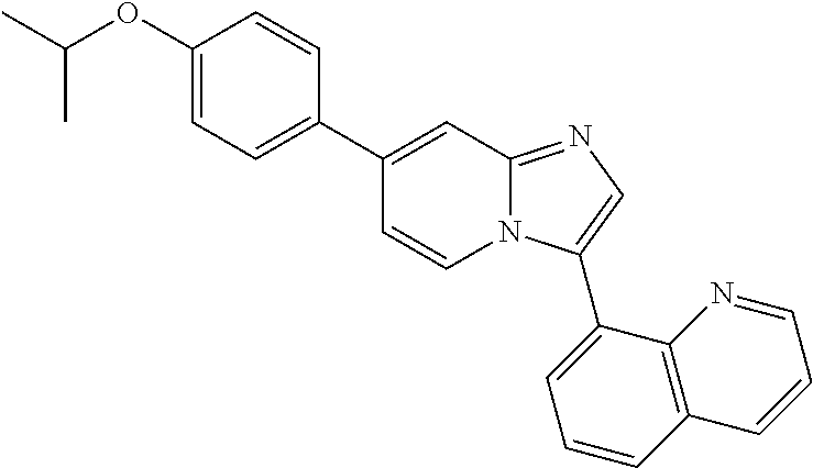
C1(OC(C)C)=CC=C(C2=CC3=NC=C(C4=CC=CC5=C4N=CC=C5)N3C=C2)C=C1
